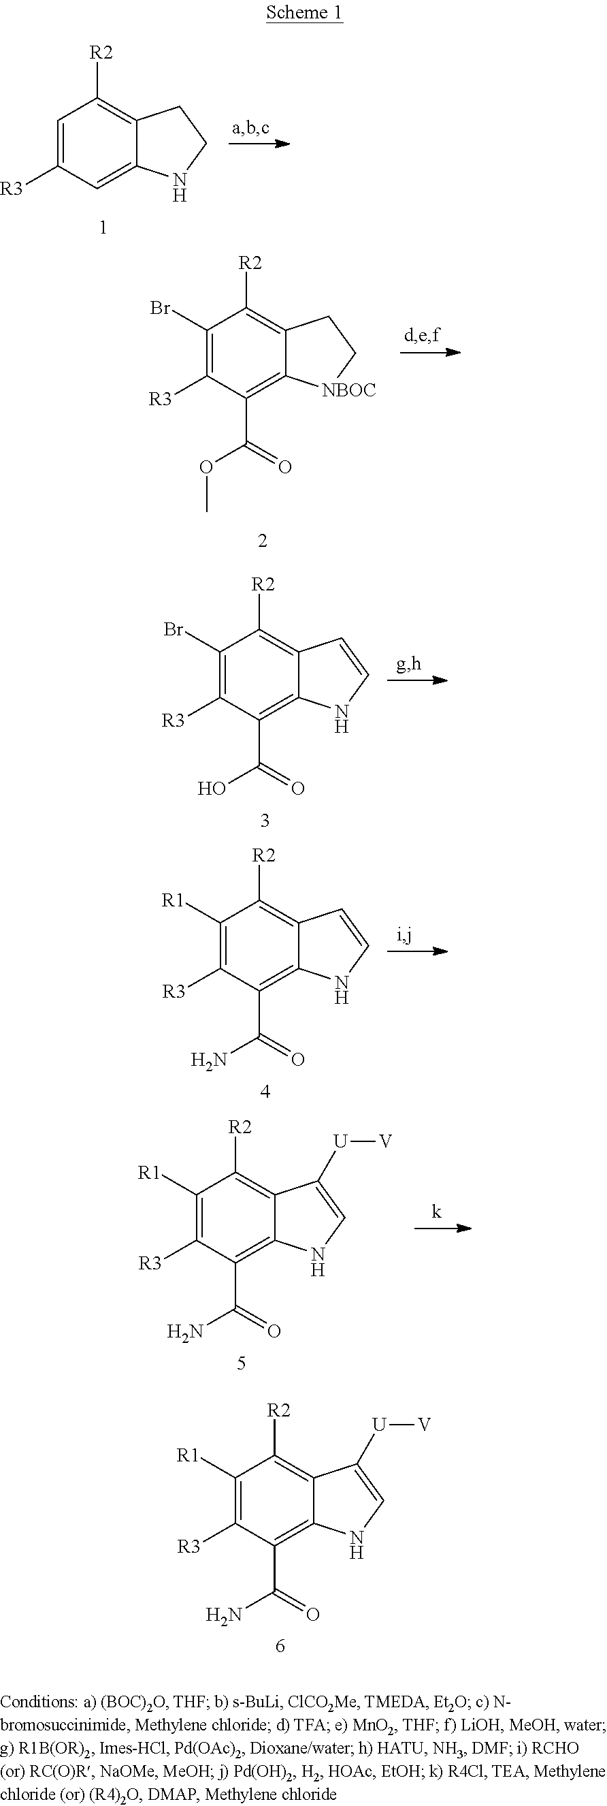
C1([R1])=C([R3])C(C(=O)N)=C2C(=C1[R2])C([U][V])=CN2.C1=C([R3])C=C2C(=C1[R2])CCN2.C1(Br)=C([R3])C(C(=O)OC)=C2C(=C1[R2])CC[NBOC]2.C1(Br)=C([R3])C(C(=O)O)=C2C(=C1[R2])C=CN2.C1([R1])=C([R3])C(C(=O)N)=C2C(=C1[R2])C=CN2.C1([R1])=C([R3])C(C(=O)N)=C2C(=C1[R2])C([U][V])=CN2
